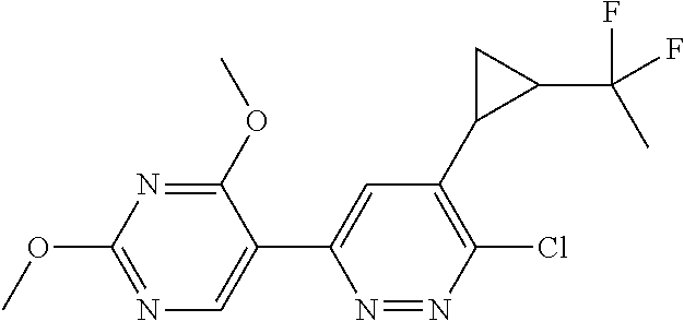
N1=C(OC)C(C2=CC(C3CC3C(C)(F)F)=C(Cl)N=N2)=CN=C1OC
